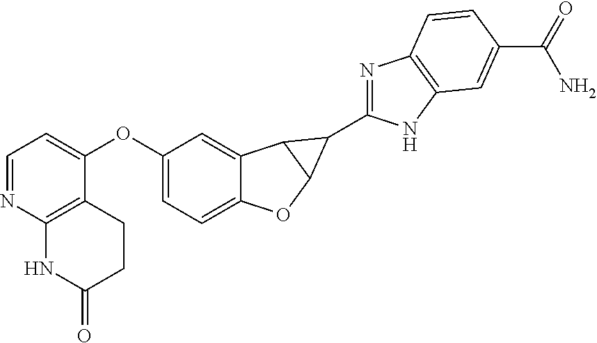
C1=NC2=C(C(OC3=CC=C4C(=C3)C3C(O4)C3C3=NC4=C(N3)C=C(C(=O)N)C=C4)=C1)CCC(=O)N2
